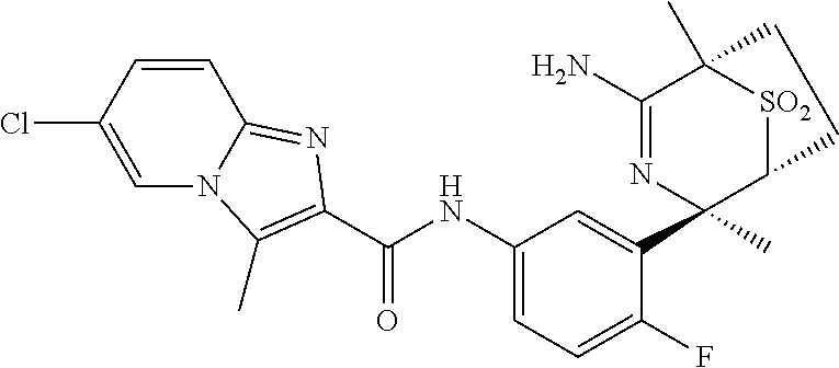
C(NC1=CC=C(F)C(C2(C)N=C(N)C3(C)[SO2]C2CC3)=C1)(=O)C1=C(C)N2C=C(Cl)C=CC2=N1
